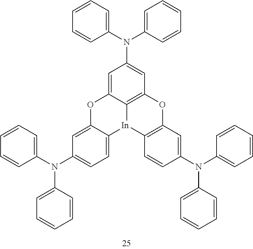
C1=C2C3=C(C=C1N(C1=CC=CC=C1)C1=CC=CC=C1)OC1=C([In]3C3=CC=C(N(C4=CC=CC=C4)C4=CC=CC=C4)C=C3O2)C=CC(N(C2=CC=CC=C2)C2=CC=CC=C2)=C1
